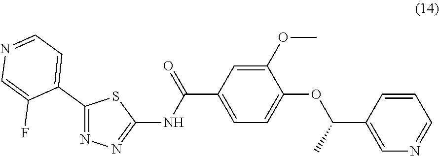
C1=CC=NC=C1C(OC1=CC=C(C(NC2=NN=C(C3=CC=NC=C3F)S2)=O)C=C1OC)C
